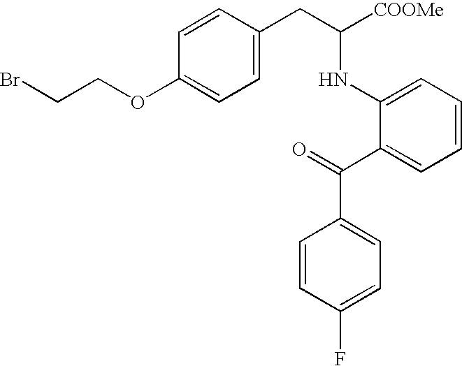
C1=CC(OCCBr)=CC=C1CC([COOMe])NC1=CC=CC=C1C(=O)C1=CC=C(F)C=C1
